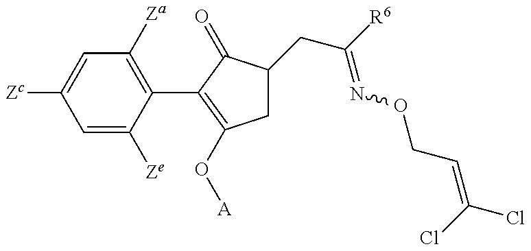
C1=C([Ze])C(C2=C(O[A])CC(CC(=NOCC=C(Cl)Cl)[R6])C2=O)=C([Za])C=C1[Zc]
